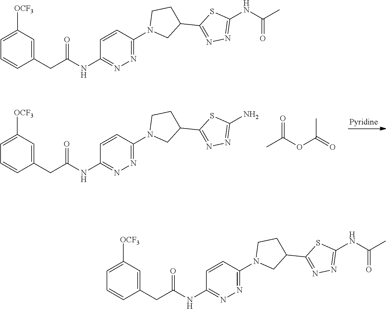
C1=C([OCF3])C=C(CC(=O)NC2=NN=C(N3CC(C4=NN=C(N)S4)CC3)C=C2)C=C1.CC(OC(=O)C)=O.C1=C([OCF3])C=C(CC(=O)NC2=NN=C(N3CC(C4=NN=C(NC(C)=O)S4)CC3)C=C2)C=C1.C1=C([OCF3])C=C(CC(=O)NC2=NN=C(N3CC(C4=NN=C(NC(C)=O)S4)CC3)C=C2)C=C1
